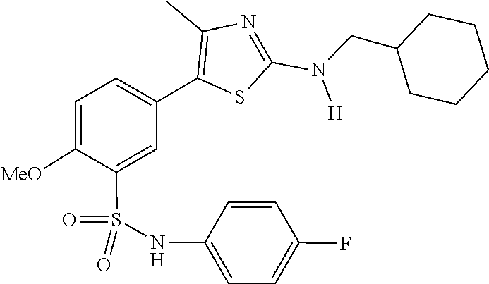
C1(CN(C2=NC(C)=C(C3=CC=C([MeO])C(S(=O)(=O)NC4=CC=C(F)C=C4)=C3)S2)[H])CCCCC1
